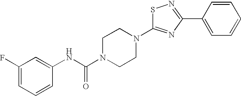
S1C(N2CCN(C(NC3=CC(F)=CC=C3)=O)CC2)=NC(C2=CC=CC=C2)=N1
